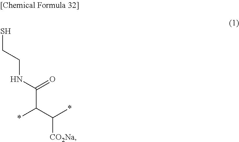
SCCNC(C(C(*)[CO2Na])*)=O
